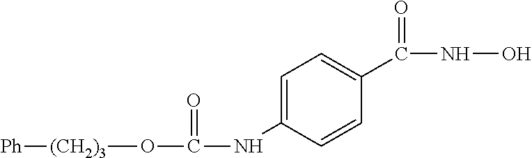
C1=C(NC(O[(CH2)3][Ph])=O)C=CC(C(NO)=O)=C1
